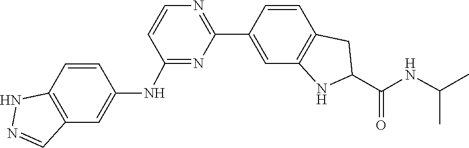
C1(C2=NC=CC(NC3=CC4=C(C=C3)NN=C4)=N2)=CC2=C(C=C1)CC(C(NC(C)C)=O)N2
